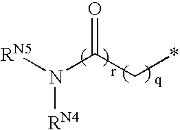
[RN5]N(C(C*)=O)[RN4]
